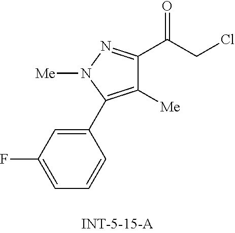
C1=C(F)C=C(C2=C([Me])C(C(=O)CCl)=NN2[Me])C=C1
